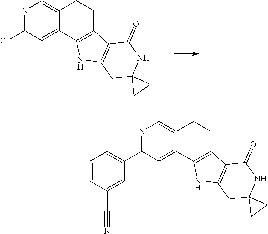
N1=C(Cl)C=C2C(=C1)CCC1=C2NC2=C1C(=O)NC1(C2)CC1.N1=C(C2=CC=CC(C#N)=C2)C=C2C(=C1)CCC1=C2NC2=C1C(=O)NC1(C2)CC1
